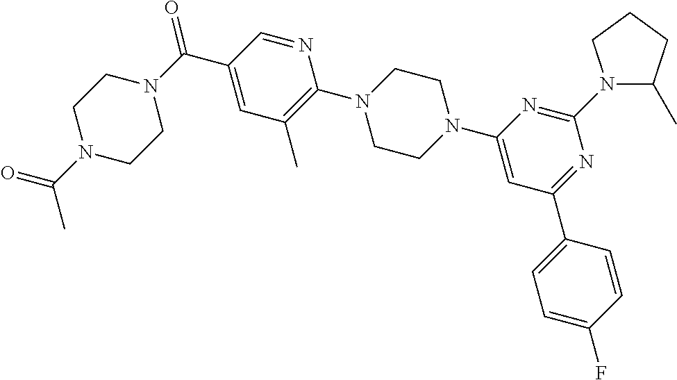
O=C(C1=CC(C)=C(N2CCN(C3=CC(C4=CC=C(F)C=C4)=NC(N4C(C)CCC4)=N3)CC2)N=C1)N1CCN(C(C)=O)CC1
